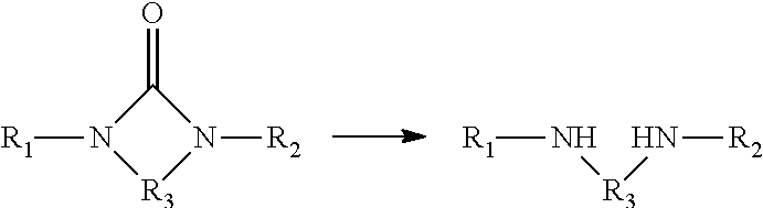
[R3]1N([R2])C(=O)N1[R1].[R3](N[R2])N[R1]
